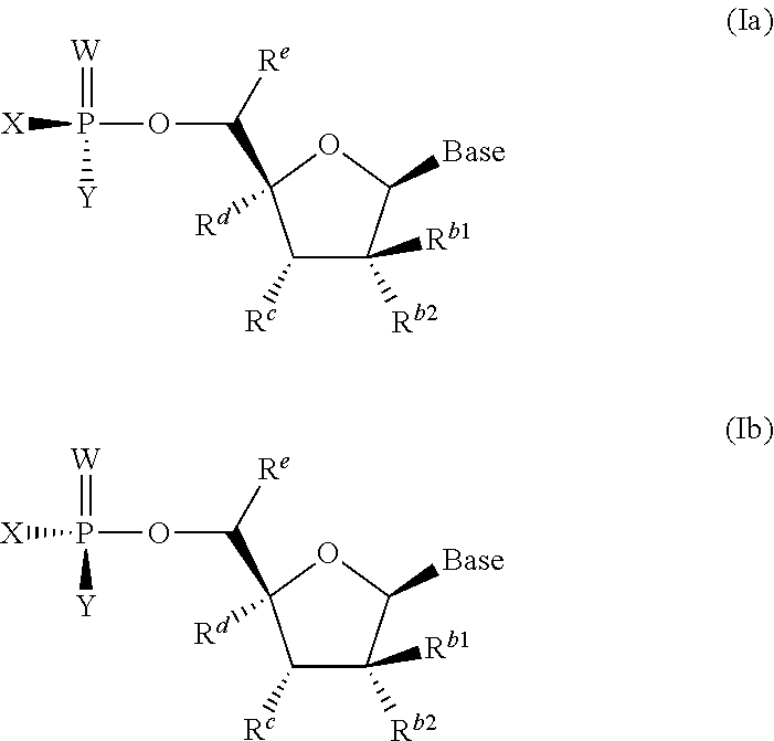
C1([Rc])C([Rb2])([Rb1])C([Base])OC1(C(OP([X])(=[W])[Y])[Re])[Rd].C1([Rc])C([Rb2])([Rb1])C([Base])OC1(C(OP([X])(=[W])[Y])[Re])[Rd]
